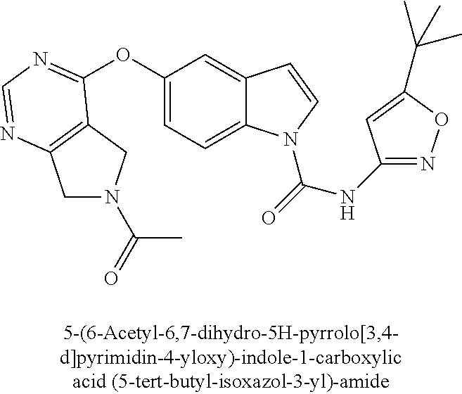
C1N(C(=O)C)CC2=C1N=CN=C2OC1=CC=C2C(=C1)C=CN2C(=O)NC1=NOC(C(C)(C)C)=C1
